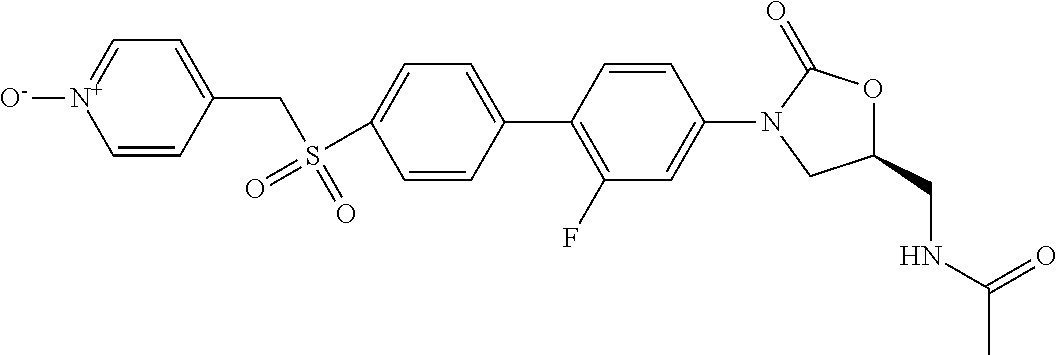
C1(CNC(C)=O)OC(=O)N(C2=CC(F)=C(C3=CC=C(S(CC4=CC=[N+]([O-])C=C4)(=O)=O)C=C3)C=C2)C1
